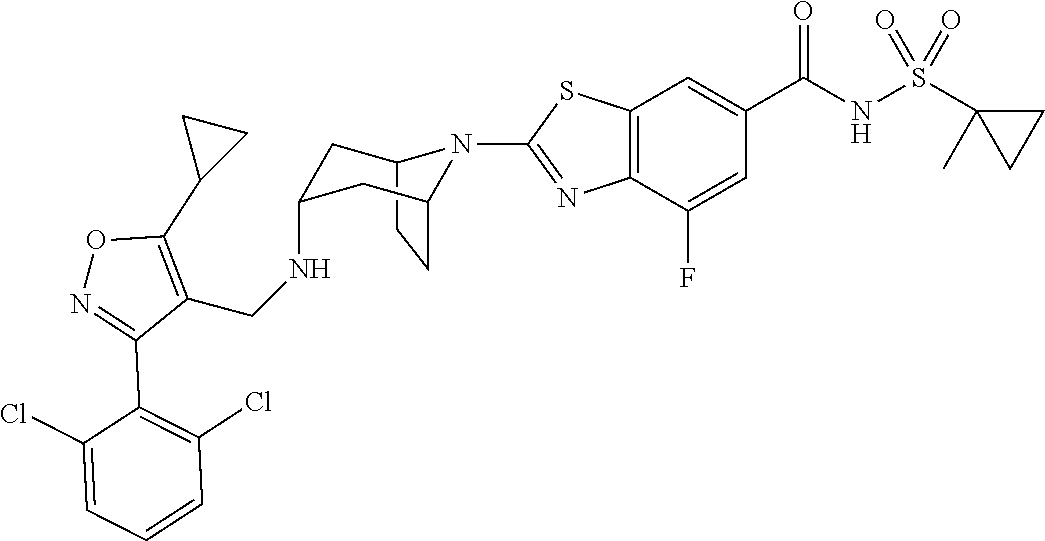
C12CCC(CC(NCC3=C(C4CC4)ON=C3C3=C(Cl)C=CC=C3Cl)C1)N2C1=NC2=C(C=C(C(NS(C3(C)CC3)(=O)=O)=O)C=C2F)S1
